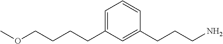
C1=C(CCCCOC)C=C(CCCN)C=C1
